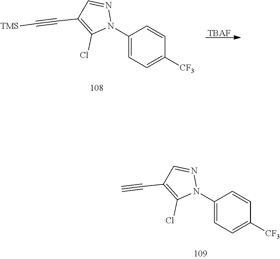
C1(N2N=CC(C#C[TMS])=C2Cl)=CC=C([CF3])C=C1.[TBAF].C1(N2N=CC(C#C)=C2Cl)=CC=C([CF3])C=C1
